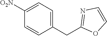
C1=CC(CC2=NC=CO2)=CC=C1[O2N]
